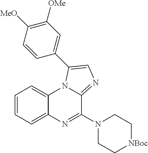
C1=CC=C2C(=C1)N1C(=NC=C1C1=CC([OMe])=C([MeO])C=C1)C(N1CC[NBoc]CC1)=N2
